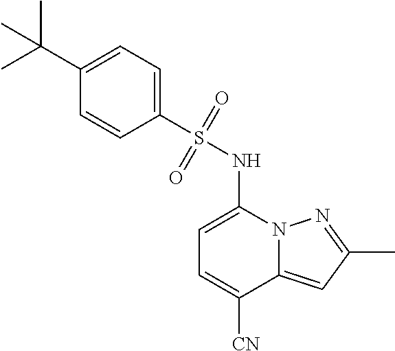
C1=C(NS(C2=CC=C(C(C)(C)C)C=C2)(=O)=O)N2C(=CC(C)=N2)C([CN])=C1
